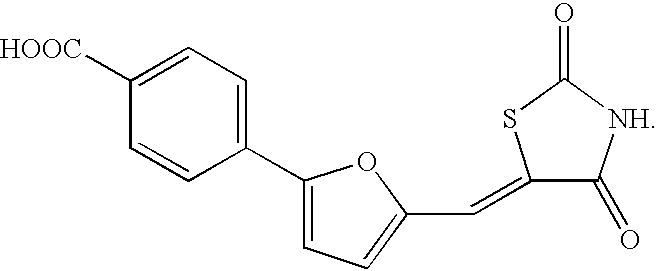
C1(C2=CC=C(C=C3C(=O)[NH]C(=O)S3)O2)=CC=C([HOOC])C=C1
